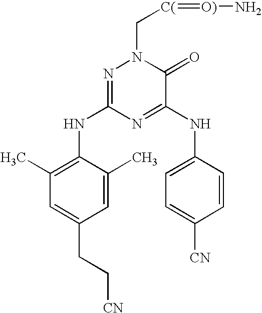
C1=C(C)C(NC2=NN(C[C(]=[O)]N)C(=O)C(NC3=CC=C([CN])C=C3)=N2)=C(C)C=C1CC[CN]
